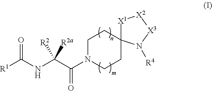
C1N(C(C(NC([R1])=O)([R2])[R2a])=O)CCC2(C1)[X1][X2][X3]N2[R4]
